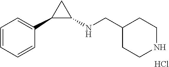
Cl.C1=CC=CC(C2C(NCC3CCNCC3)C2)=C1
